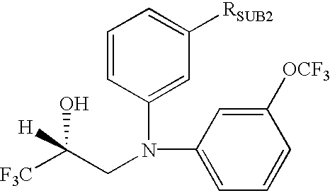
C(CN(C1=CC([RSUB2])=CC=C1)C1=CC=CC([OCF3])=C1)([H])(O)[F3C]
